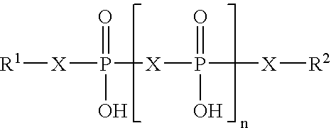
[R1][X]P([X]P([X][R2])(O)=O)(=O)O
